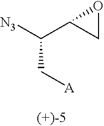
C1OC1C([N3])C[A]
